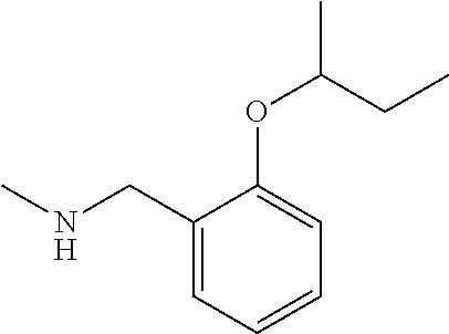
CNCC1=CC=CC=C1OC(CC)C
